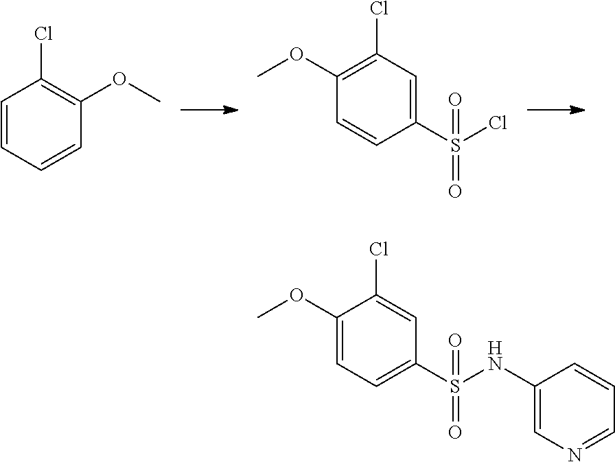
C1=CC=CC(OC)=C1Cl.C1(OC)=C(Cl)C=C(S(Cl)(=O)=O)C=C1.C1(OC)=CC=C(S(NC2=CN=CC=C2)(=O)=O)C=C1Cl
